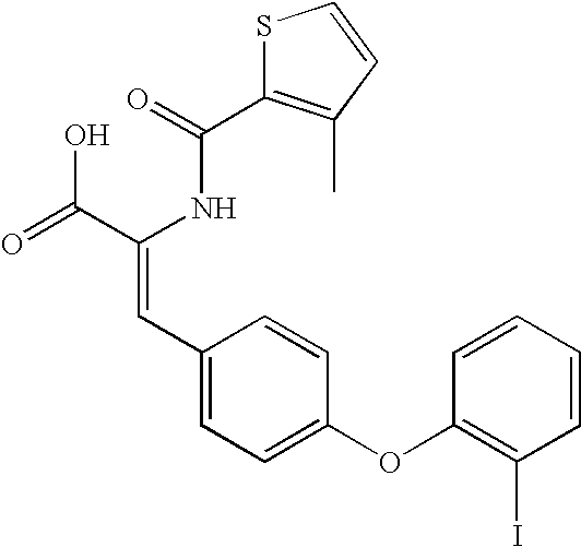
C(=O)(NC(C(=O)O)=CC1=CC=C(OC2=C(I)C=CC=C2)C=C1)C1=C(C)C=CS1
